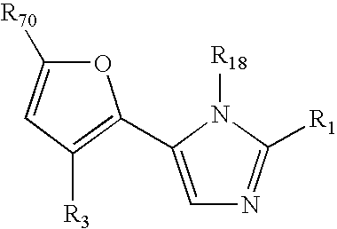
C1=C([R70])OC(C2=CN=C([R1])N2[R18])=C1[R3]
